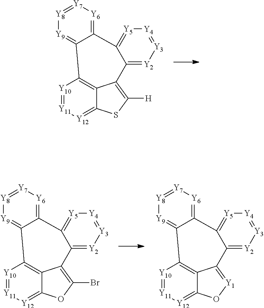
[Y10]1=[Y11][Y12]=C2C3=C1C1=[Y9][Y8]=[Y7][Y6]=C1C1=[Y5][Y4]=[Y3][Y2]=C1C3=C([H])S2.[Y10]1=[Y11][Y12]=C2C3=C1C1=[Y9][Y8]=[Y7][Y6]=C1C1=[Y5][Y4]=[Y3][Y2]=C1C3=C(Br)O2.[Y10]1=[Y11][Y12]=C2C3=C1C1=[Y9][Y8]=[Y7][Y6]=C1C1=[Y5][Y4]=[Y3][Y2]=C1C3=[Y1]O2
